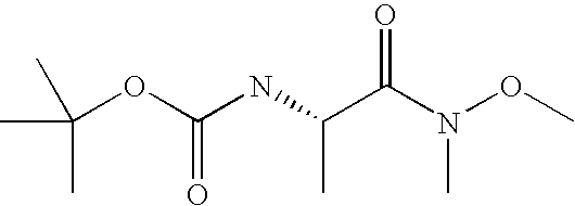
C(OC(NC(C(N(OC)C)=O)C)=O)(C)(C)C
